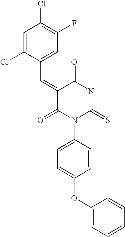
C1=C(Cl)C(C=C2C(=O)N(C3=CC=C(OC4=CC=CC=C4)C=C3)C(=S)NC2=O)=CC(F)=C1Cl
